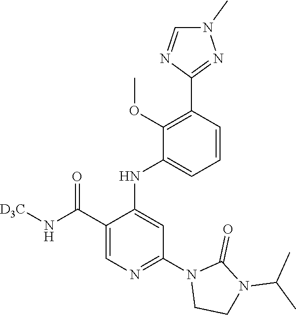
C1=CC(C2=NN(C)C=N2)=C(OC)C(NC2=CC(N3CCN(C(C)C)C3=O)=NC=C2C(=O)N[D3C])=C1
